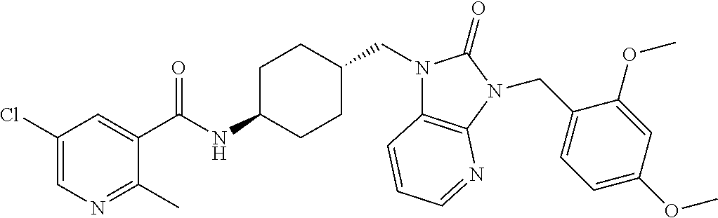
C1(Cl)=CN=C(C)C(C(NC2CCC(CN3C4=C(N(CC5=CC=C(OC)C=C5OC)C3=O)N=CC=C4)CC2)=O)=C1
